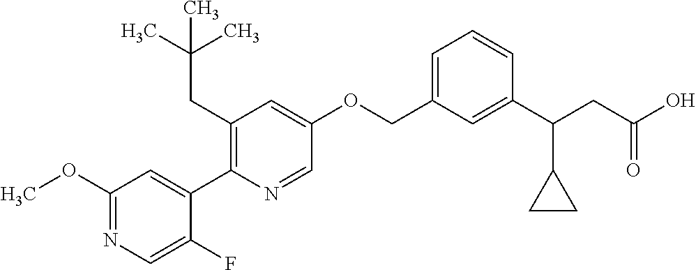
C1(OC)=NC=C(F)C(C2=C(CC(C)(C)C)C=C(OCC3=CC=CC(C(CC(O)=O)C4CC4)=C3)C=N2)=C1
